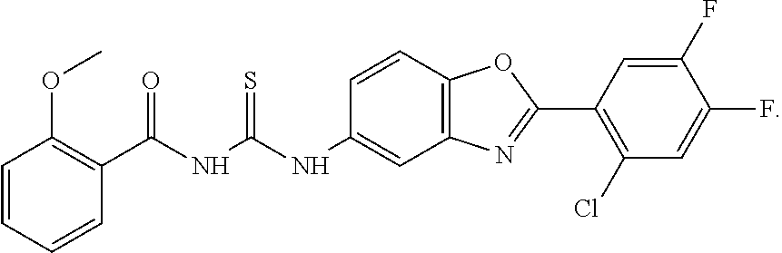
C1(C2=C(Cl)C=C(F)C(F)=C2)=NC2=C(O1)C=CC(NC(=S)NC(C1=C(OC)C=CC=C1)=O)=C2
